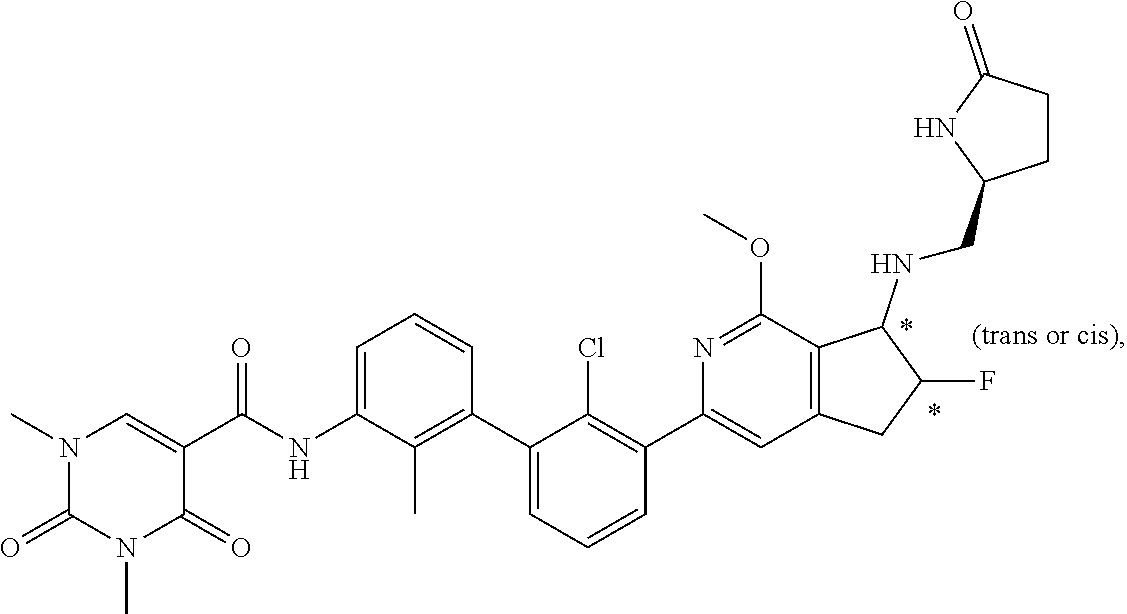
COC1=NC(C2=C(Cl)C(C3=C(C)C(NC(C4=CN(C)C(=O)N(C)C4=O)=O)=CC=C3)=CC=C2)=CC2=C1C(NCC1CCC(=O)N1)C(F)C2
